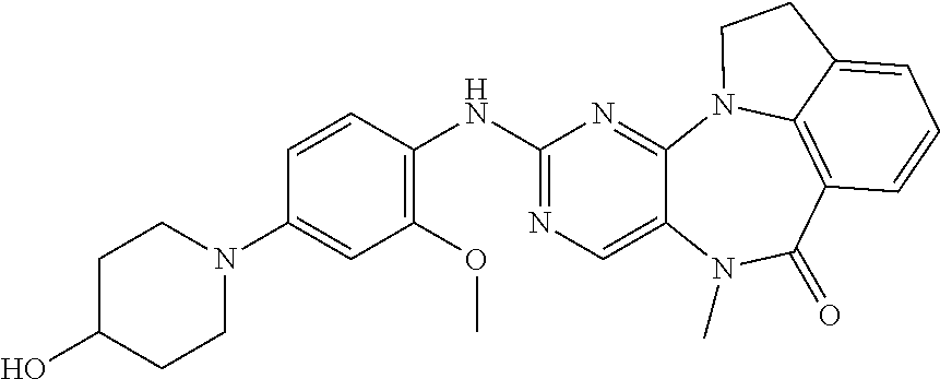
N1(C2=CC(OC)=C(NC3=NC=C4C(=N3)N3C5=C(C(=O)N4C)C=CC=C5CC3)C=C2)CCC(O)CC1
